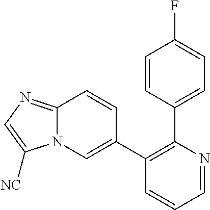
C1=NC(C2=CC=C(F)C=C2)=C(C2=CN3C(=NC=C3[NC])C=C2)C=C1
